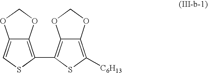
C12=C(C3=C4C(=C([C6H13])S3)OCO4)SC=C1OCO2
